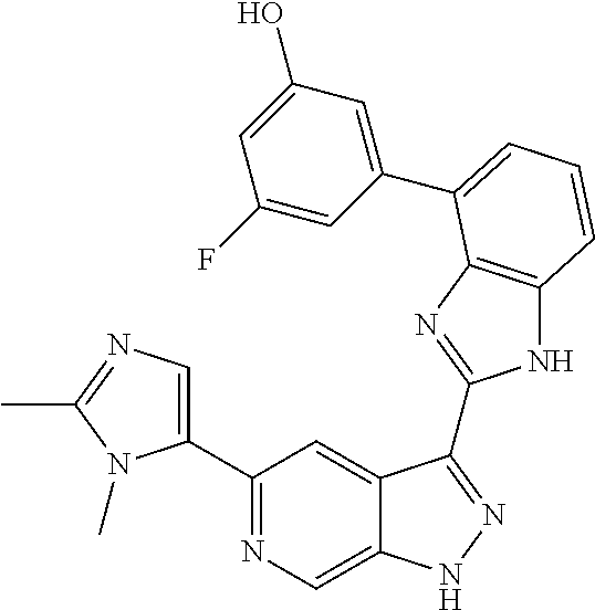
C1(C2=NC=C3C(=C2)C(C2=NC4=C(N2)C=CC=C4C2=CC(O)=CC(F)=C2)=NN3)=CN=C(C)N1C
